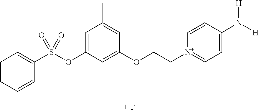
C1=CC=CC(S(OC2=CC(C)=CC(OCC[N+]3=CC=C(N([H])[H])C=C3)=C2)(=O)=O)=C1
